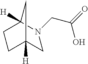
C(C(O)=O)N1C2([H])CC([H])(C1)CC2
